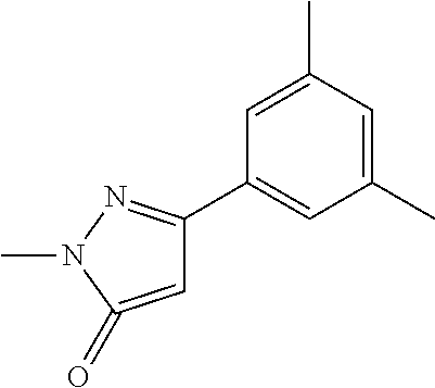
CN1C(=O)=CC(C2=CC(C)=CC(C)=C2)=N1
